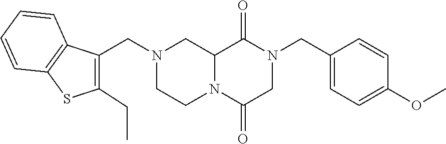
C12N(C(=O)CN(CC3=CC=C(OC)C=C3)C1=O)CCN(CC1=C(CC)SC3=C1C=CC=C3)C2
